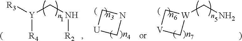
[W]1(CN)C[V]C1.[R3][Y](CN[R2])[R4].N1C[U]C1
